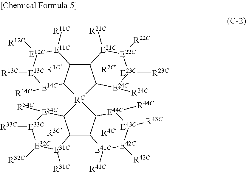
C12C3C([RC]4(C1[E34C]([R34C])[E33C]([R33C])[E32C]([R32C])[E31C]2[R31C])C1C(C2C4[E14C]([R14C])[E13C]([R13C])[E12C]([R12C])[E11C]2[R11C])[E21C]([R21C])[E22C]([R22C])[E23C]([R23C])[E24C]1[R24C])[E44C]([R44C])[E43C]([R43C])[E42C]([R42C])[E41C]3[R41C]
